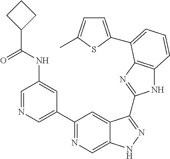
C1=NC=C(C2=NC=C3C(=C2)C(C2=NC4=C(N2)C=CC=C4C2=CC=C(C)S2)=NN3)C=C1NC(C1CCC1)=O
